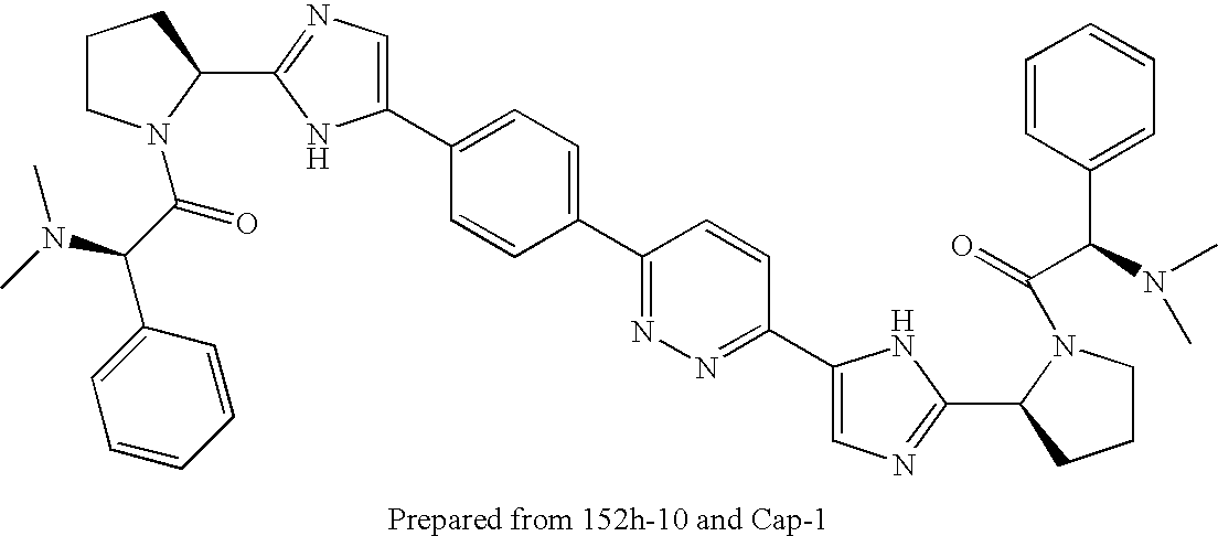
C1(C2=CC=C(C3=NN=C(C4=CN=C(C5N(C(=O)C(C6=CC=CC=C6)N(C)C)CCC5)N4)C=C3)C=C2)=CN=C(C2N(C(C(N(C)C)C3=CC=CC=C3)=O)CCC2)N1
